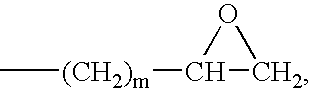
C[(CH2)m]C1OC1
